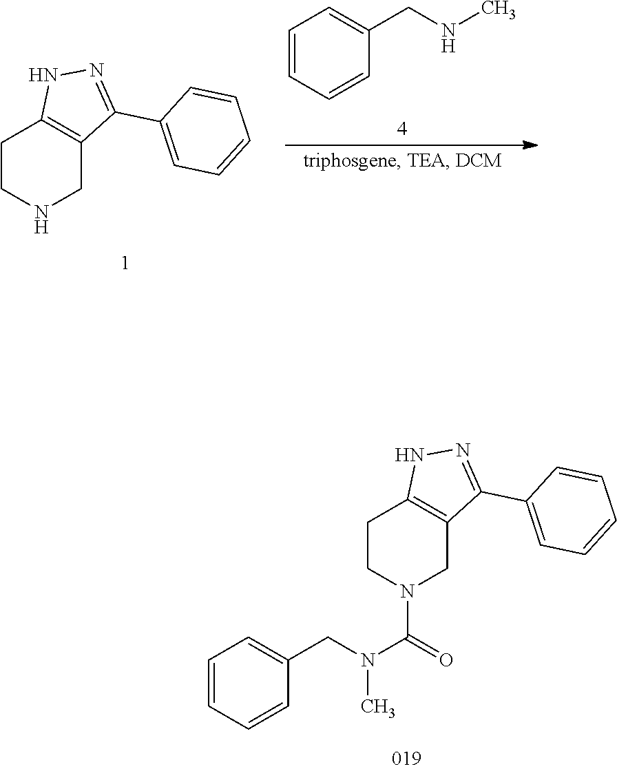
C1CN(C(N(CC2=CC=CC=C2)C)=O)CC2=C1NN=C2C1=CC=CC=C1.C1CNCC2=C1NN=C2C1=CC=CC=C1.C1=CC=CC(CNC)=C1
